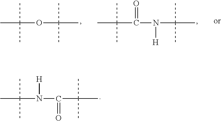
CC(C)(C)N(C(C(C)(C)C)=O)[H].CC(C)(C)OC(C)(C)C.CC(C)(C)C(N(C(C)(C)C)[H])=O
